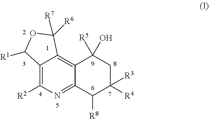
C12=C([R2])N=C3C(=C1C([R7])([R6])OC2[R1])C(O)([R5])CC([R3])([R4])C3[R8]
